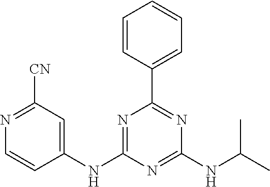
C1=CC(C2=NC(NC(C)C)=NC(NC3=CC([CN])=NC=C3)=N2)=CC=C1
